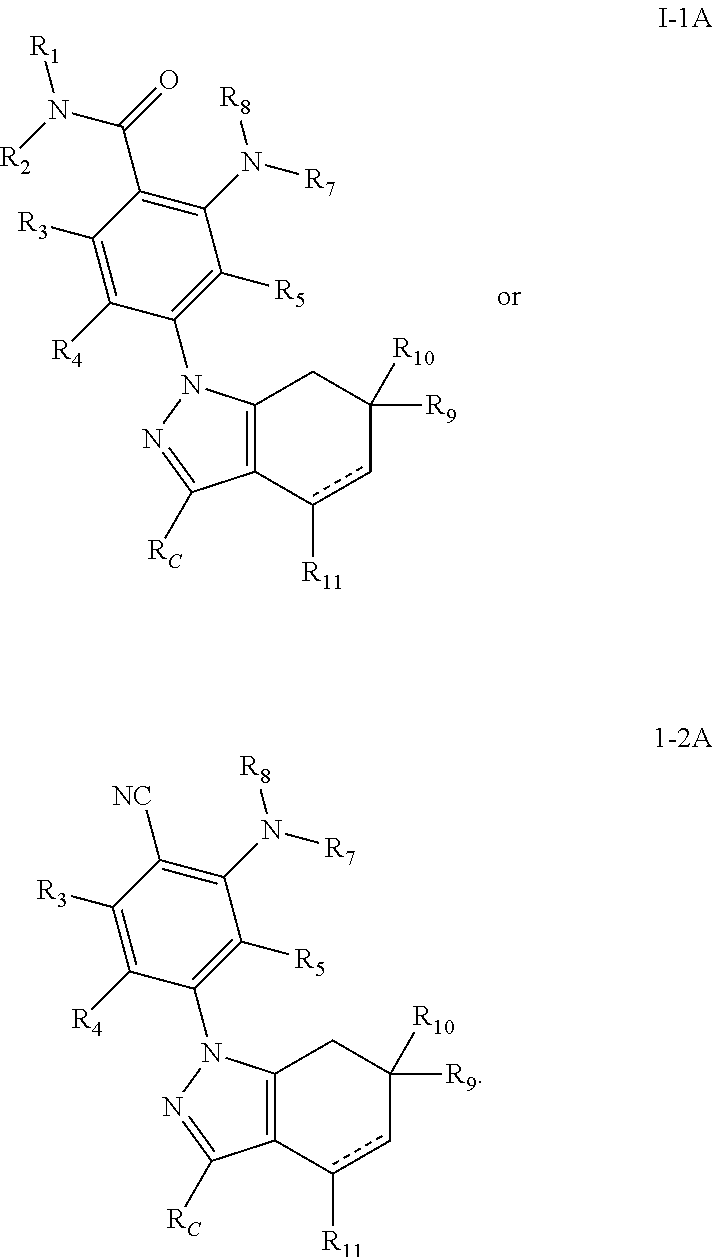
C12=C(N(C3=C([R5])C(N([R7])[R8])=C(C(=O)N([R2])[R1])C([R3])=C3[R4])N=C1[RC])CC([R9])([R10])cc2[R11].C12=C(N(C3=C([R5])C(N([R7])[R8])=C([NC])C([R3])=C3[R4])N=C1[RC])CC([R9])([R10])cc2[R11]
